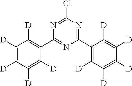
N1=C(Cl)N=C(C2=C([D])C([D])=C([D])C([D])=C2[D])N=C1C1=C([D])C([D])=C([D])C([D])=C1[D]
